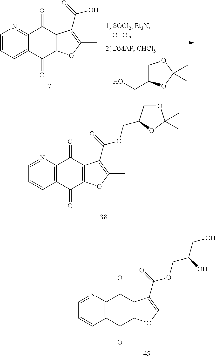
C1C(CO)OC(C)(C)O1.C1=CC=C2C(=N1)C(=O)C1=C(C2=O)OC(C)=C1C(=O)O.C1=NC2=C(C=C1)C(=O)C1=C(C2=O)C(C(=O)OCC2COC(C)(C)O2)=C(C)O1.C1=NC2=C(C=C1)C(=O)C1=C(C2=O)C(C(=O)OCC(CO)O)=C(C)O1
